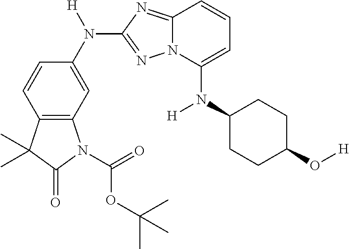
C12=C(C=C(N([H])C3=NN4C(=N3)C=CC=C4N(C3CCC(O[H])CC3)[H])C=C1)N(C(=O)OC(C)(C)C)C(=O)C2(C)C
